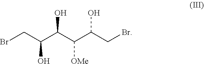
BrCC(C(C(C(CBr)O)[OMe])O)O
